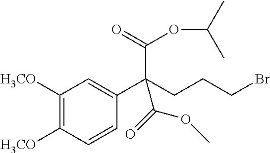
C1([H3CO])=C([H3CO])C=CC(C(CCCBr)(C(=O)OC(C)C)C(=O)OC)=C1
